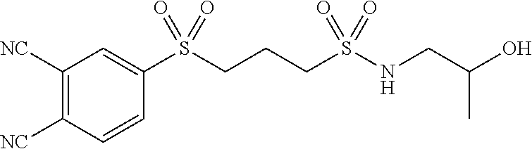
C1([NC])=C([NC])C=CC(S(CCCS(NCC(C)O)(=O)=O)(=O)=O)=C1
